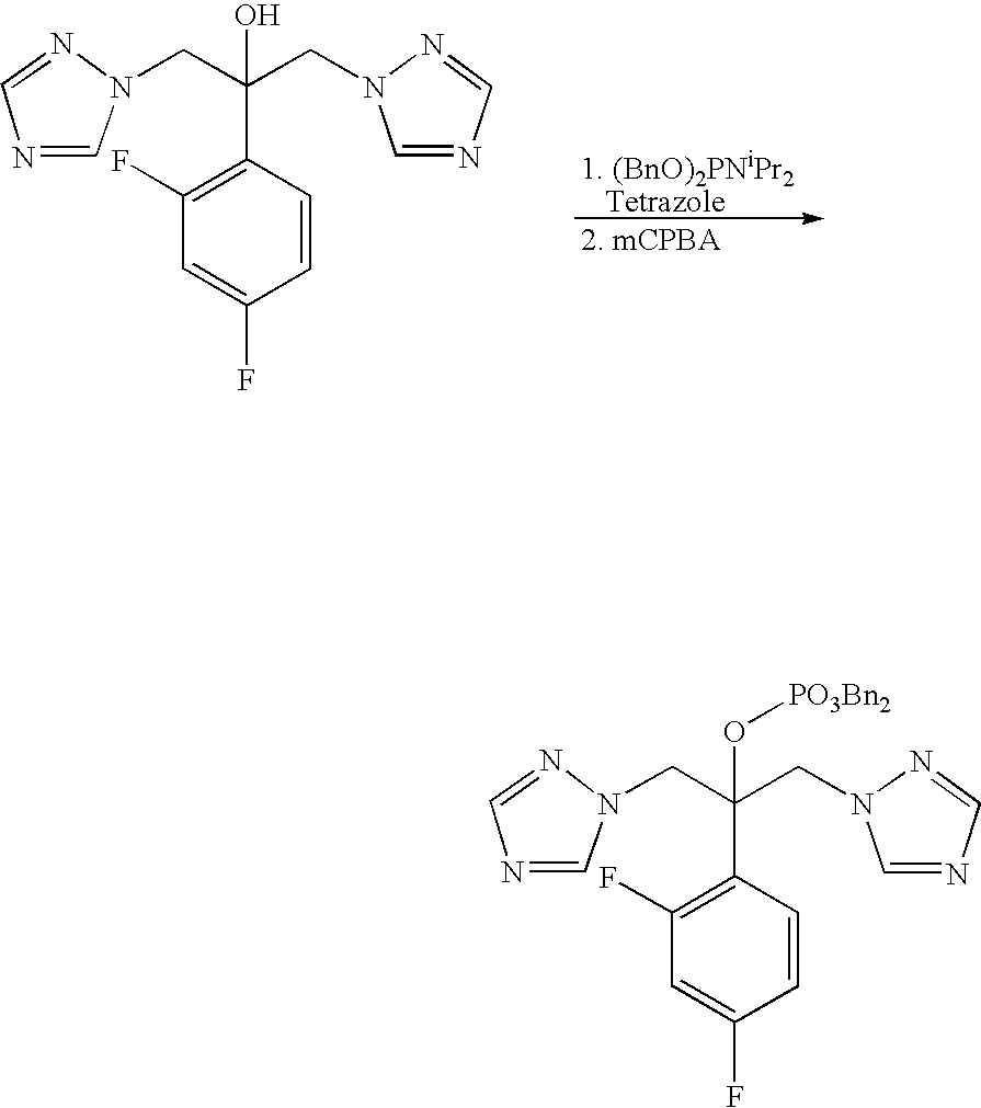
[1. (BnO)2PNiPr2   Tetrazole].[2. mCPBA].C1=NN(CC(CN2C=NC=N2)(O)C2=C(F)C=C(F)C=C2)C=N1.C1=NN(CC(CN2C=NC=N2)(O[PO3Bn2])C2=C(F)C=C(F)C=C2)C=N1
